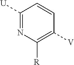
C1([U])=NC([R])=C([V])C=C1
